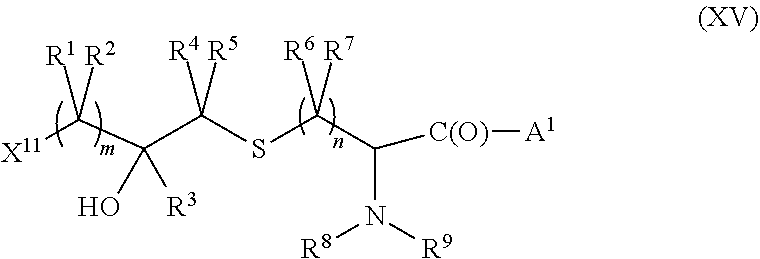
[X11]C([R1])([R2])C(C([R4])([R5])SC(C(N([R9])[R8])[C(O)][A1])([R6])[R7])(O)[R3]
